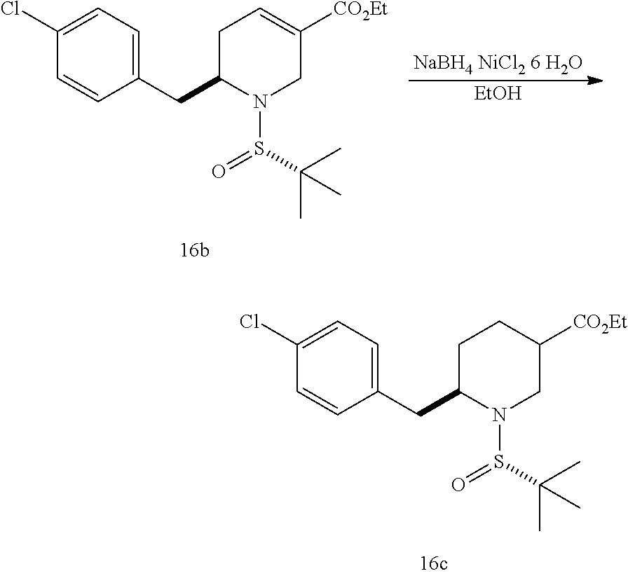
C1(CC2N(S(=O)C(C)(C)C)CC([CO2Et])=CC2)=CC=C(Cl)C=C1.[EtOH].C1(CC2N(S(=O)C(C)(C)C)CC([CO2Et])CC2)=CC=C(Cl)C=C1
